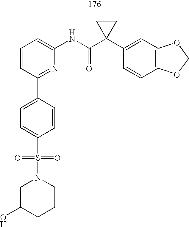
C1=CC=C(NC(C2(C3=CC4=C(C=C3)OCO4)CC2)=O)N=C1C1=CC=C(S(=O)(=O)N2CC(O)CCC2)C=C1
